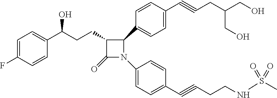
C1=C(F)C=CC(C(CCC2C(=O)N(C3=CC=C(C#CCCNS(C)(=O)=O)C=C3)C2C2=CC=C(C#CCC(CO)CO)C=C2)O)=C1
